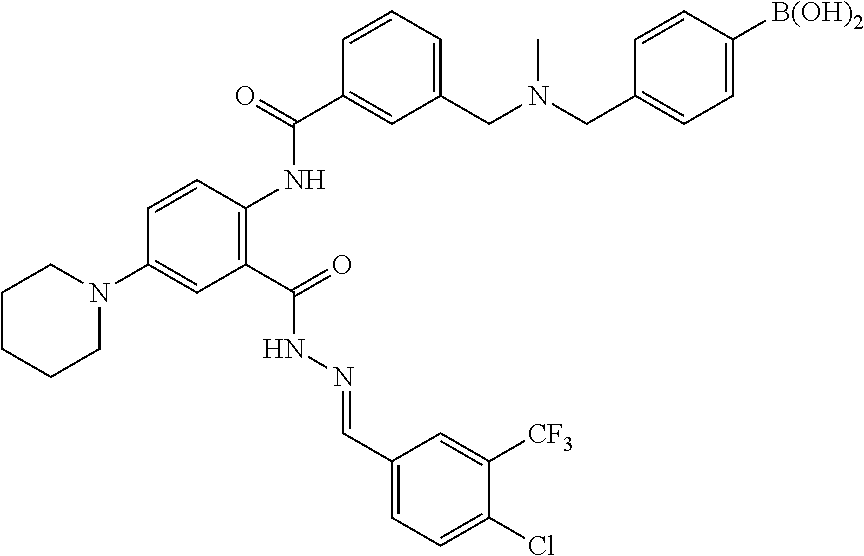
C1=CC(NC(C2=CC(CN(C)CC3=CC=C([B(OH)2])C=C3)=CC=C2)=O)=C(C(=O)NN=CC2=CC=C(Cl)C([CF3])=C2)C=C1N1CCCCC1
